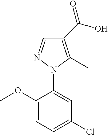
C1(OC)=CC=C(Cl)C=C1N1C(C)=C(C(=O)O)C=N1
